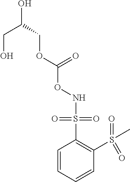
C1=CC=CC(S(=O)(=O)C)=C1S(=O)(=O)NOC(=O)OCC(CO)O
